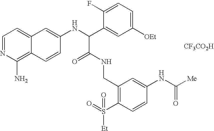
C1=NC(N)=C2C(=C1)C=C(NC(C1=CC([OEt])=CC=C1F)C(=O)NCC1=C(S(=O)([Et])=O)C=CC(NC([Me])=O)=C1)C=C2.[CF3CO2H]
